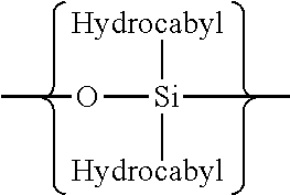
[Hydrocabyl][Si]([Hydrocabyl])(OC)C
